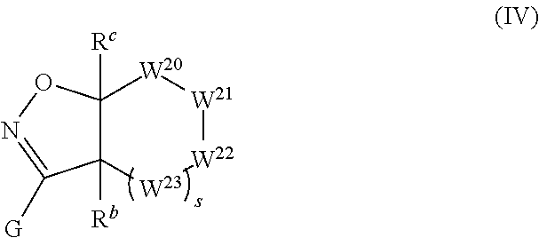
C12([Rc])C([Rb])([W23][W22][W21][W20]1)C([G])=NO2
